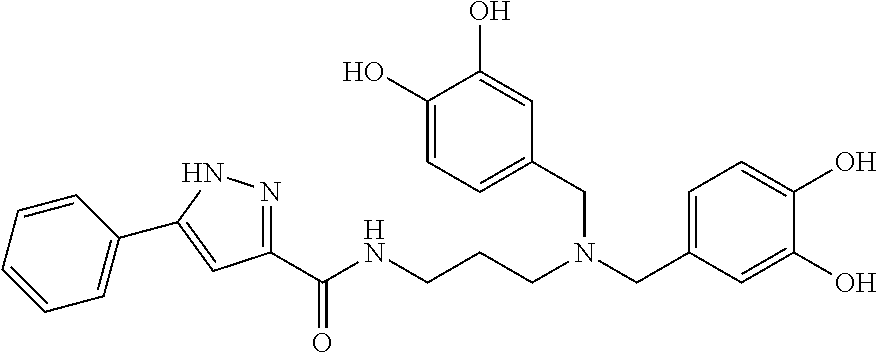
C1=CC=CC=C1C1=CC(C(=O)NCCCN(CC2=CC=C(O)C(O)=C2)CC2=CC=C(O)C(O)=C2)=NN1
